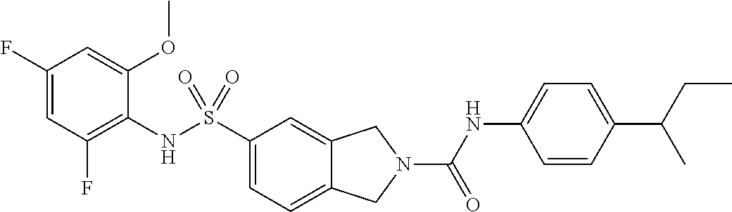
C1(F)=CC(F)=C(NS(C2=CC=C3C(=C2)CN(C(NC2=CC=C(C(CC)C)C=C2)=O)C3)(=O)=O)C(OC)=C1
